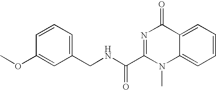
C1(CNC(C2=NC(=O)C3=CC=CC=C3N2C)=O)=CC=CC(OC)=C1
